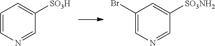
C1=CN=CC([SO3H])=C1.C1(Br)=CN=CC([SO3NH2])=C1
